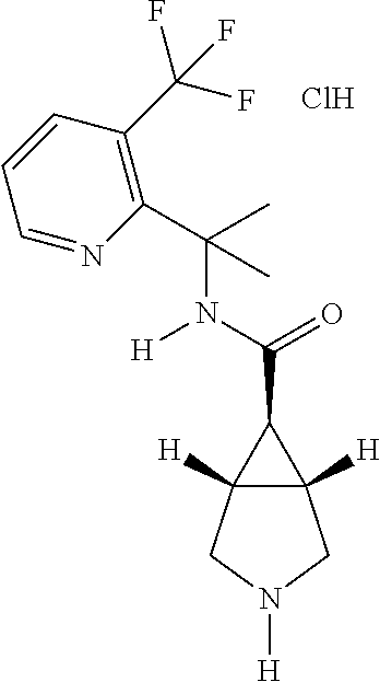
Cl.C(C1C2([H])C1([H])CN([H])C2)(=O)N([H])C(C)(C)C1=C(C(F)(F)F)C=CC=N1
